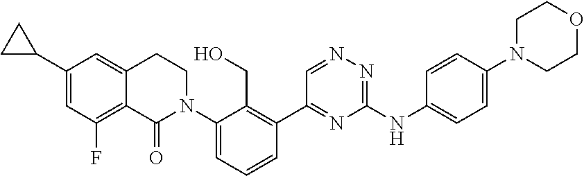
C1(C2CC2)=CC(F)=C2C(=C1)CCN(C1=CC=CC(C3=NC(NC4=CC=C(N5CCOCC5)C=C4)=NN=C3)=C1CO)C2=O
